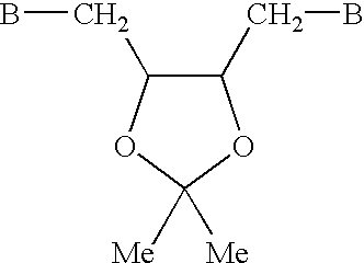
C1(CB)C(CB)OC([Me])([Me])O1
